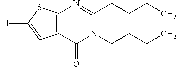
C12=C(C(=O)N(CCCC)C(CCCC)=N1)C=C(Cl)S2
